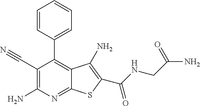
C1=CC(C2=C3C(=NC(N)=C2C#N)SC(C(=O)NCC(N)=O)=C3N)=CC=C1
